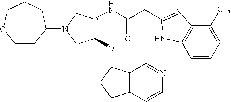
C(C(NC1C(OC2C3=C(C=CN=C3)CC2)CN(C2CCOCCC2)C1)=O)C1=NC2=C(C=CC=C2[CF3])N1
